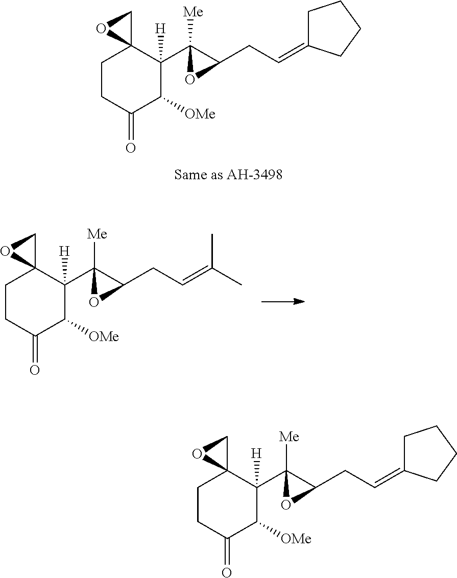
C1CC(=O)C([OMe])C(C2([Me])C(CC=C3CCCC3)O2)([H])C12CO2.C1CC(=O)C([OMe])C(C2([Me])C(CC=C(C)C)O2)([H])C12CO2.C1CC(=O)C([OMe])C(C2([Me])C(CC=C3CCCC3)O2)([H])C12CO2
